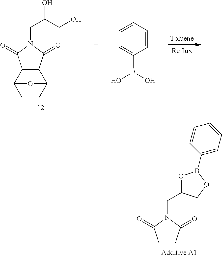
C1=CC(=O)N(CC2OB(C3=CC=CC=C3)OC2)C1=O.C12C(C3C=CC1O3)C(=O)N(CC(O)CO)C2=O.C1=CC=CC=C1B(O)O
